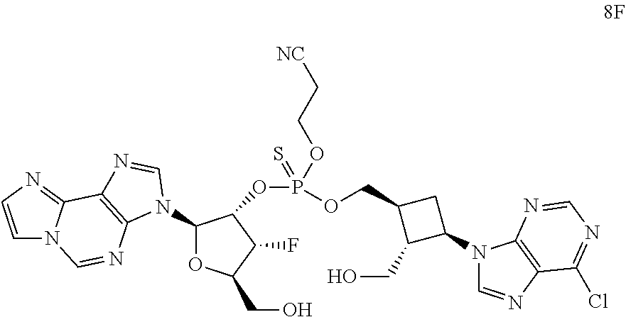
C1=CN=C2N1C=NC1=C2N=CN1C1OC(CO)C(F)C1OP(OCC1C(CO)C(N2C=NC3=C2N=CN=C3Cl)C1)(=S)OCC[NC]
